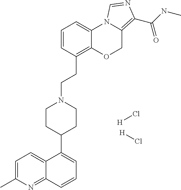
[H]Cl.[H]Cl.C1=C(C)N=C2C(=C1)C(C1CCN(CCC3=C4C(=CC=C3)N3C(=C(C(NC)=O)N=C3)CO4)CC1)=CC=C2
